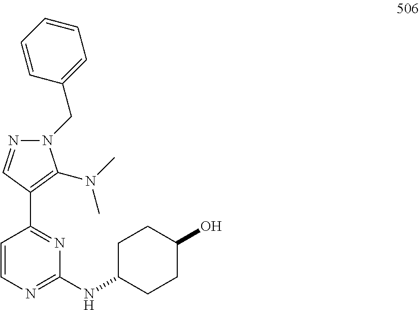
C1=CC=CC(CN2N=CC(C3=NC(NC4CCC(O)CC4)=NC=C3)=C2N(C)C)=C1
